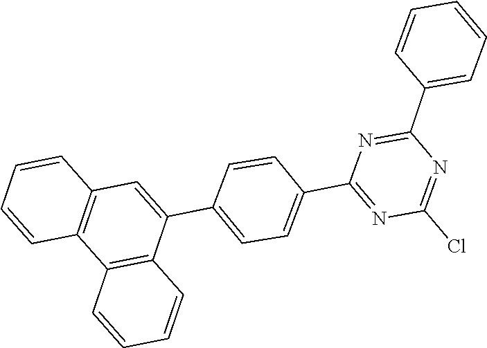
C1(C2=CC3=C(C4=C2C=CC=C4)C=CC=C3)=CC=C(C2=NC(Cl)=NC(C3=CC=CC=C3)=N2)C=C1
